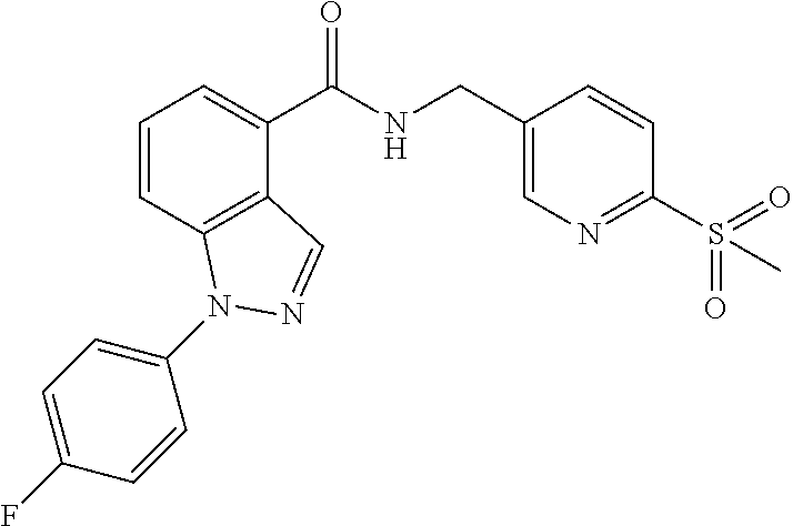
C1=CC2=C(C(C(NCC3=CN=C(S(=O)(=O)C)C=C3)=O)=C1)C=NN2C1=CC=C(F)C=C1
